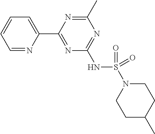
C1=NC(C2=NC(NS(N3CCC(C)CC3)(=O)=O)=NC(C)=N2)=CC=C1
